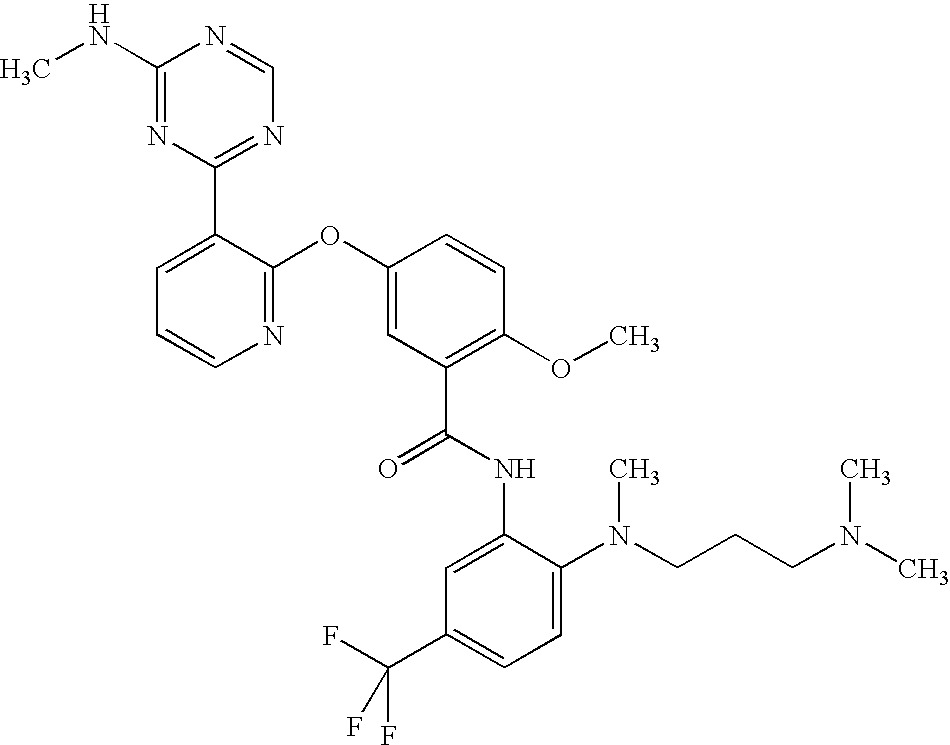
N1=C(OC2=CC(C(NC3=CC(C(F)(F)F)=CC=C3N(CCCN(C)C)C)=O)=C(OC)C=C2)C(C2=NC=NC(NC)=N2)=CC=C1
